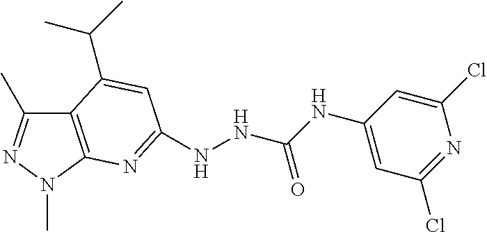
C12=C(N(C)N=C1C)N=C(NNC(NC1=CC(Cl)=NC(Cl)=C1)=O)C=C2C(C)C
